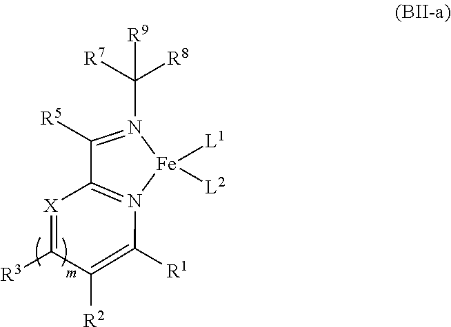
C1([R5])=N(C([R8])([R7])[R9])[Fe]([L1])([L2])N2=C1[X]=C([R3])C([R2])=C2[R1]
